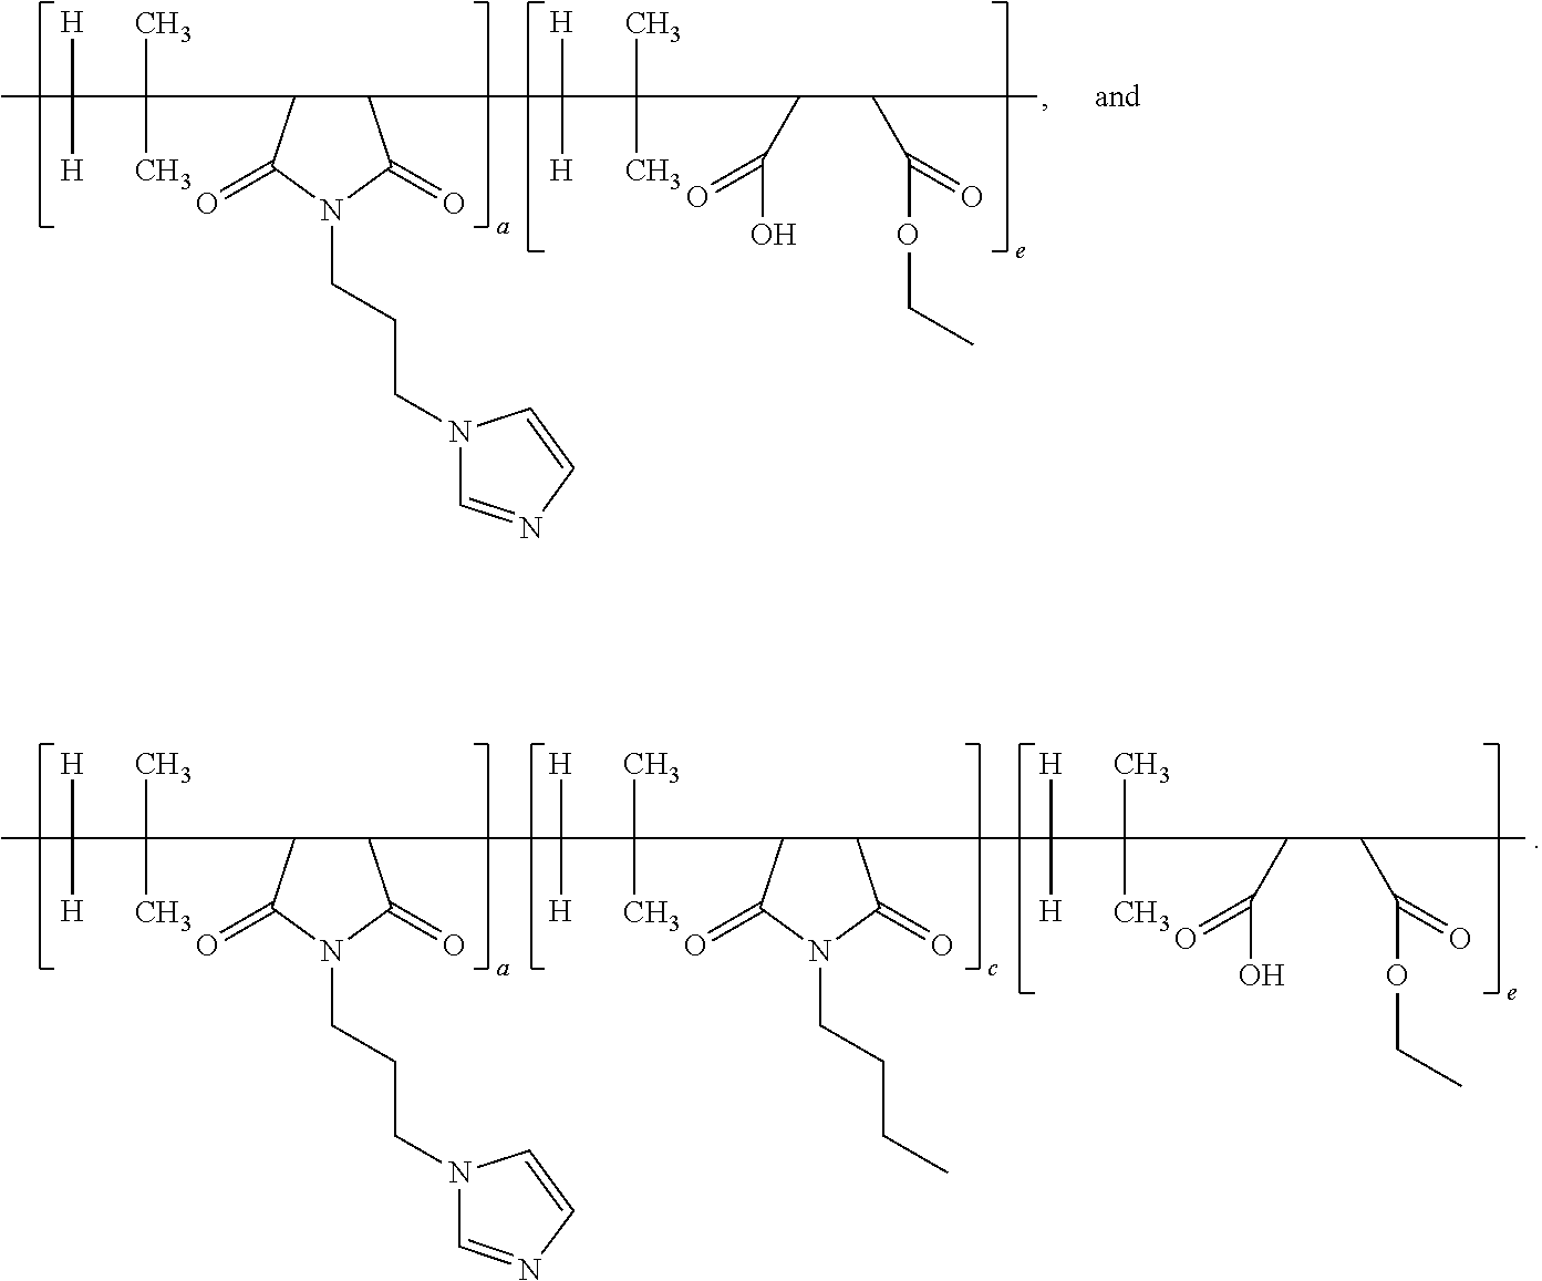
[H]C(C(C1C(C(C(C)(C)C(C(C)C(OCC)=O)C(=O)O)([H])[H])C(=O)N(CCCC)C1=O)(C)C)([H])C1C(C(C([H])(C)[H])(C)C)C(=O)N(CCCN2C=NC=C2)C1=O.[H]C(C)(C(C1C(C(C(C)(C)C(C(C)C(OCC)=O)C(=O)O)([H])[H])C(=O)N(CCCN2C=NC=C2)C1=O)(C)C)[H]
